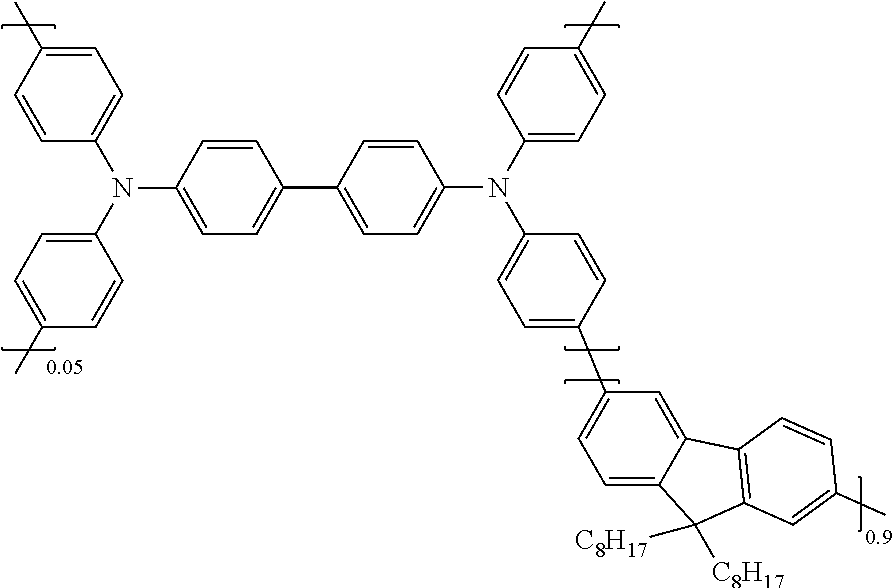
C1=CC(N(C2=CC=C(C3=CC=C(N(C4=CC=C(C)C=C4)C4=CC=C(C)C=C4)C=C3)C=C2)C2=CC=C(C3=CC=C4C([C8H17])([C8H17])C5=C(C4=C3)C=CC(C)=C5)C=C2)=CC=C1C
